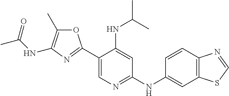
C1(C2=NC(NC(=O)C)=C(C)O2)=CN=C(NC2=CC3=C(C=C2)N=CS3)C=C1NC(C)C
